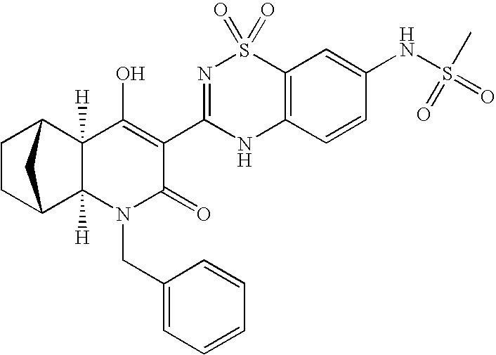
C12([H])C3CCC(C1([H])N(CC1=CC=CC=C1)C(=O)C(C1=NS(=O)(=O)C4=C(N1)C=CC(NS(=O)(C)=O)=C4)=C2O)C3
